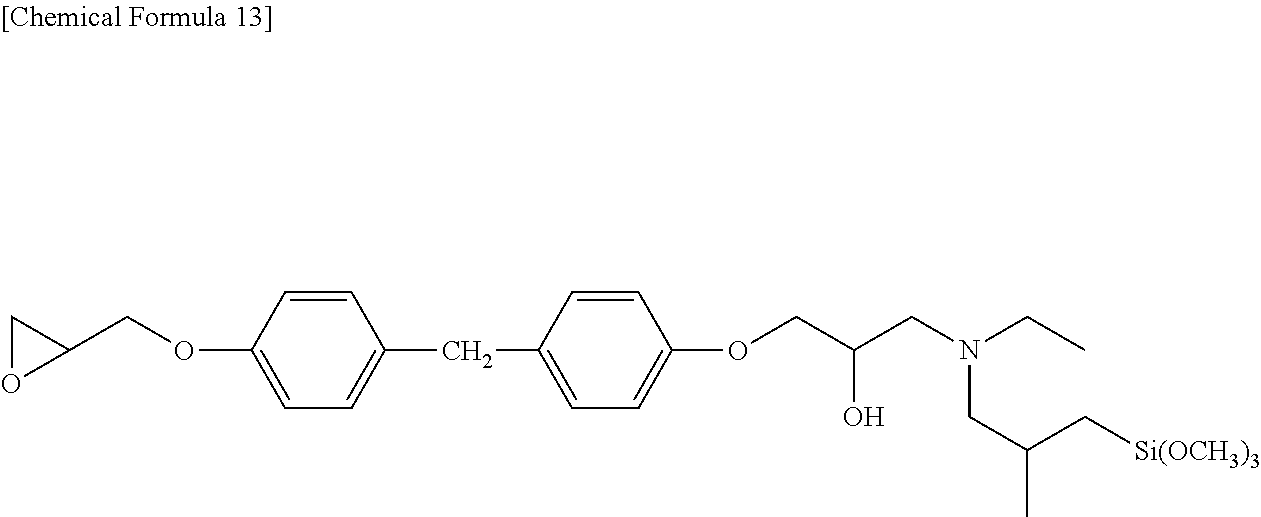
C1OC1COC1=CC=C(CC2=CC=C(OCC(CN(CC(C[Si(OCH3)3])C)CC)O)C=C2)C=C1
